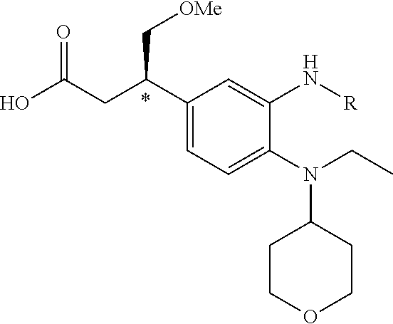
C1(N(C2CCOCC2)CC)=CC=C(C(CC(O)=O)C[OMe])C=C1N[R]
